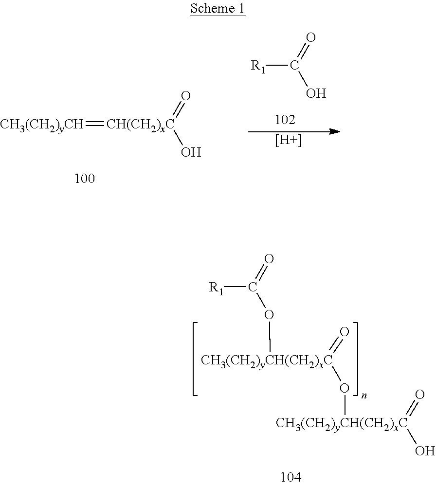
[CH3(CH2)yCH]=[CH(CH2)xC](=O)O.[R1]C(O)=O.[H].[CH3(CH2)yCH(CH2)xC](OC([R1])=O)(=O)O[CH3(CH2)yCH(CH2)xC](=O)O
